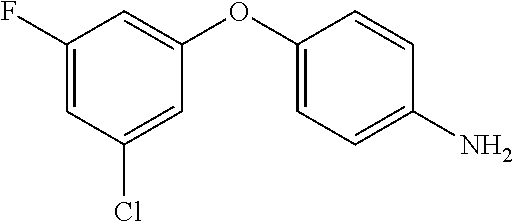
C1=C(OC2=CC(F)=CC(Cl)=C2)C=CC(N)=C1
